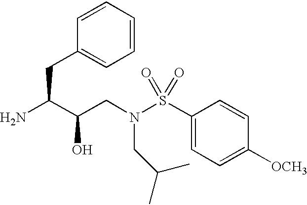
C1(S(N(CC(C(N)CC2=CC=CC=C2)O)CC(C)C)(=O)=O)=CC=C([OCH3])C=C1
